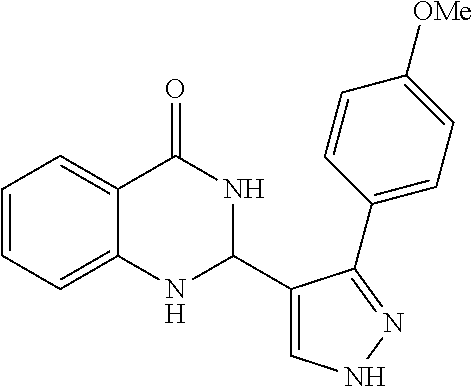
C1=CC=C2C(=C1)C(=O)NC(C1=CNN=C1C1=CC=C([OMe])C=C1)N2
